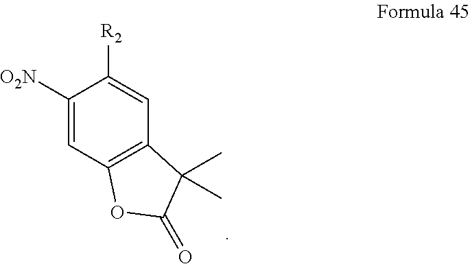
C1([O2N])=CC2=C(C=C1[R2])C(C)(C)C(=O)O2
